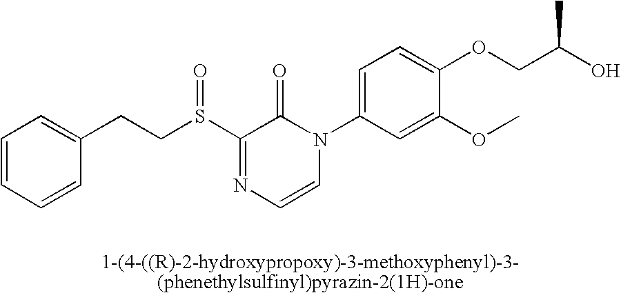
C(S(C1=NC=CN(C2=CC=C(OCC(O)C)C(OC)=C2)C1=O)=O)CC1=CC=CC=C1
